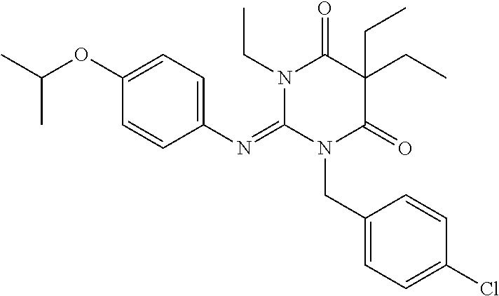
C1(N=C2N(CC3=CC=C(Cl)C=C3)C(=O)C(CC)(CC)C(=O)N2CC)=CC=C(OC(C)C)C=C1
